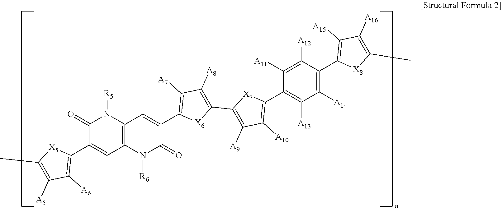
C1([A14])=C(C2=C([A15])C([A16])=C(C)[X8]2)C([A12])=C([A11])C(C2=C([A10])C([A9])=C(C3=C([A8])C([A7])=C(C4=CC5=C(N([R6])C4=O)C=C(C4=C([A6])C([A5])=C(C)[X5]4)C(=O)N5[R5])[X6]3)[X7]2)=C1[A13]
